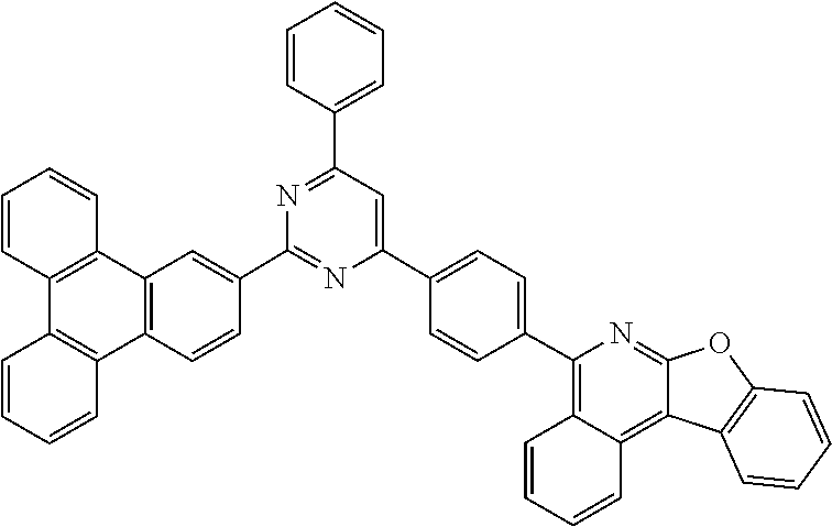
C1(C2=CC3=C(C4=C(C5=C3C=CC=C5)C=CC=C4)C=C2)=NC(C2=CC=C(C3=C4C=CC=CC4=C4C(=N3)OC3=C4C=CC=C3)C=C2)=CC(C2=CC=CC=C2)=N1
